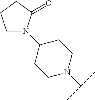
C1N(C(C)C)CCC(N2CCCC2=O)C1
